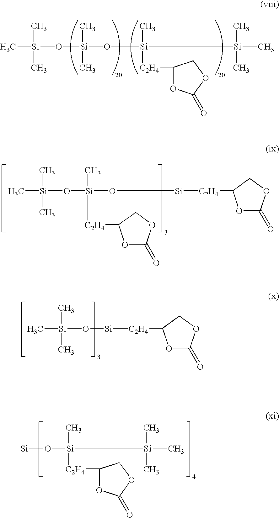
C[Si](C)(C)O[Si](C)(C)O[Si](C)([C2H4]C1OC(=O)OC1)[Si](C)(C)C.C[Si](C)(C)O[Si](C)([C2H4]C1OC(=O)OC1)O[Si][C2H4]C1OC(=O)OC1.C[Si](C)(C)O[Si][C2H4]C1OC(=O)OC1.[Si]O[Si](C)([C2H4]C1OC(=O)OC1)[Si](C)(C)C
